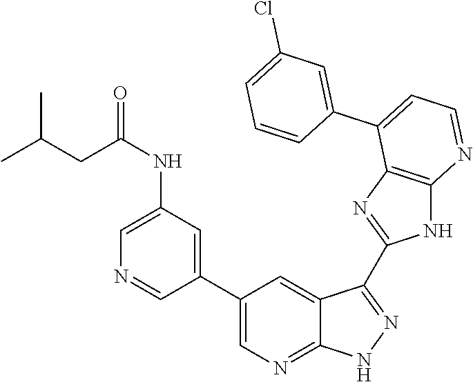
C1(NC(=O)CC(C)C)=CN=CC(C2=CN=C3C(=C2)C(C2=NC4=C(N2)N=CC=C4C2=CC(Cl)=CC=C2)=NN3)=C1
